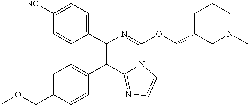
C1(COC)=CC=C(C2=C(C3=CC=C([NC])C=C3)N=C(OCC3CN(C)CCC3)N3C2=NC=C3)C=C1
